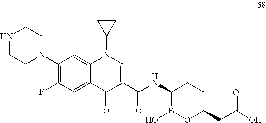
C12=CC(F)=C(N3CCNCC3)C=C1N(C1CC1)C=C(C(NC1B(O)OC(CC(=O)O)CC1)=O)C2=O
